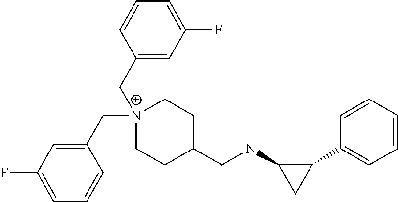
C1(C2=CC=CC=C2)C(NCC2CC[N+](CC3=CC(F)=CC=C3)(CC3=CC(F)=CC=C3)CC2)C1
